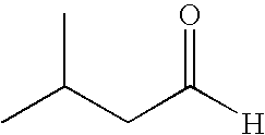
C(C(C)C)C([H])=O
